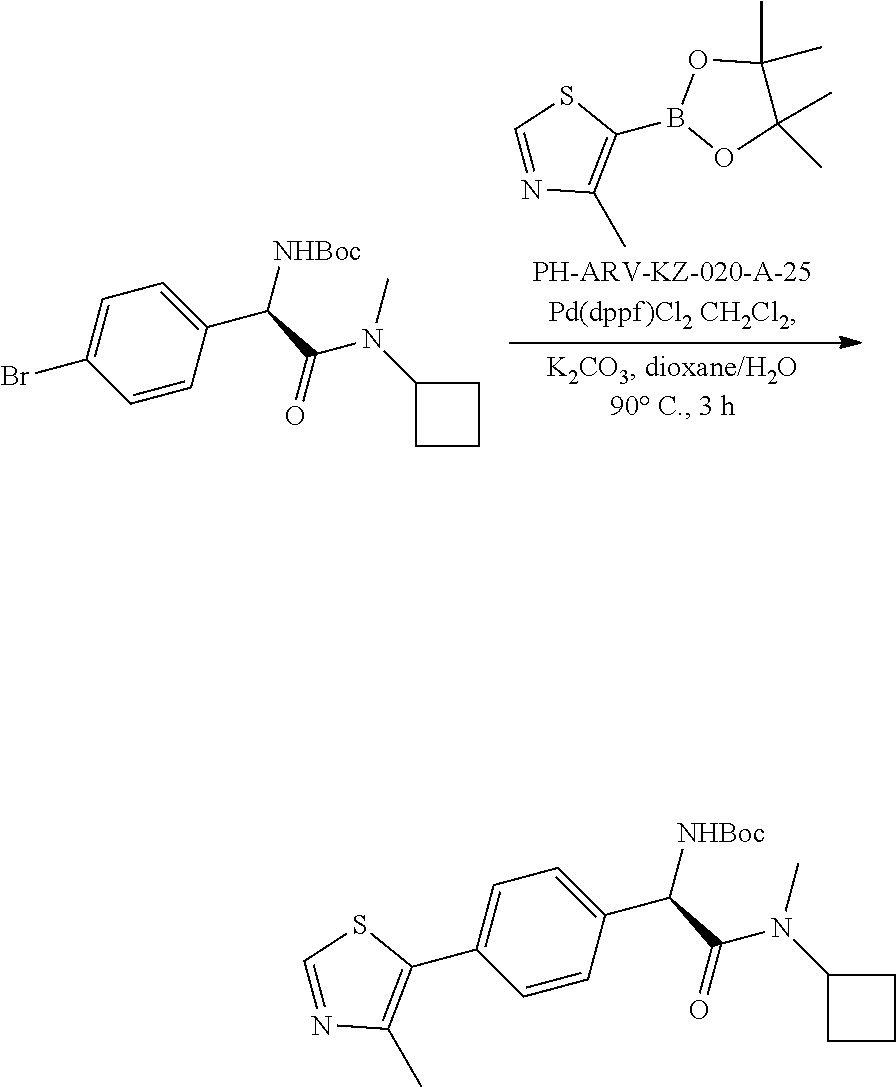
C1(B2OC(C)(C)C(C)(C)O2)=C(C)N=CS1.C1=CC(Br)=CC=C1C(C(N(C1CCC1)C)=O)[NHBoc].C1=CC(C2=C(C)N=CS2)=CC=C1C(C(N(C1CCC1)C)=O)[NHBoc]
